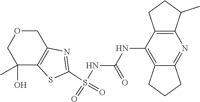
S(NC(NC1=C2C(=NC3=C1CCC3C)CCC2)=O)(C1=NC2=C(S1)C(C)(O)COC2)(=O)=O
